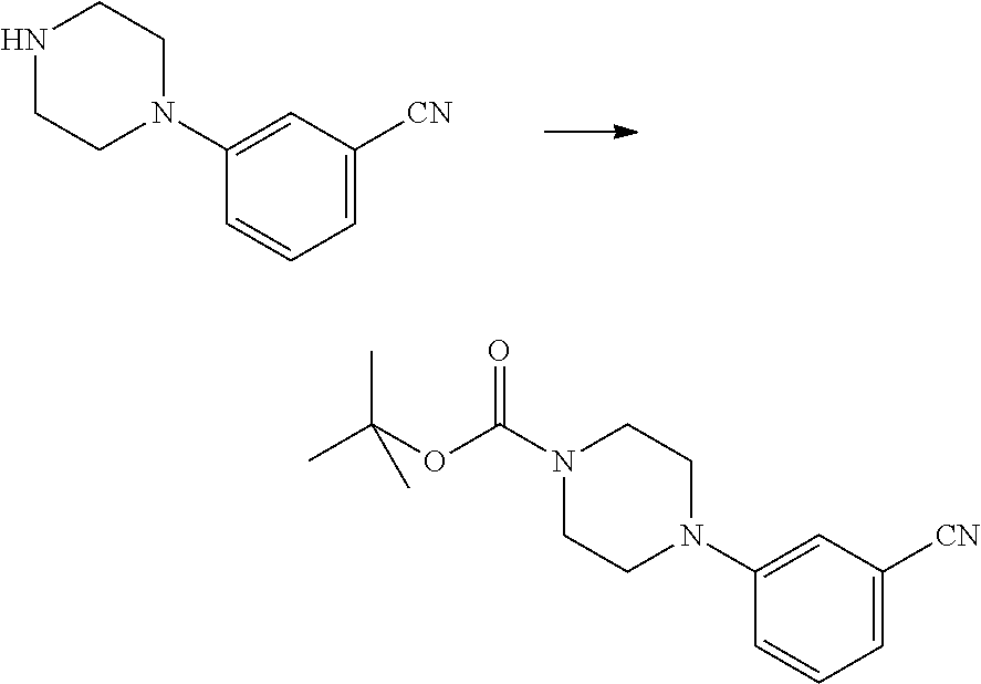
C1=C([CN])C=C(N2CCNCC2)C=C1.C1=C([CN])C=C(N2CCN(C(OC(C)(C)C)=O)CC2)C=C1
